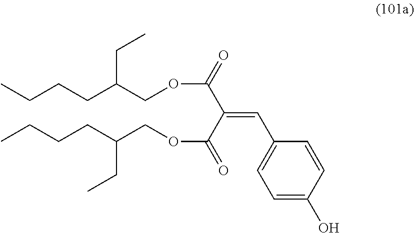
C1=C(O)C=CC(C=C(C(=O)OCC(CCCC)CC)C(=O)OCC(CCCC)CC)=C1
